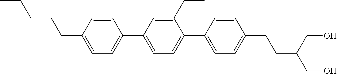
C1=CC(CCCCC)=CC=C1C1=CC=C(C2=CC=C(CCC(CO)CO)C=C2)C(CC)=C1
